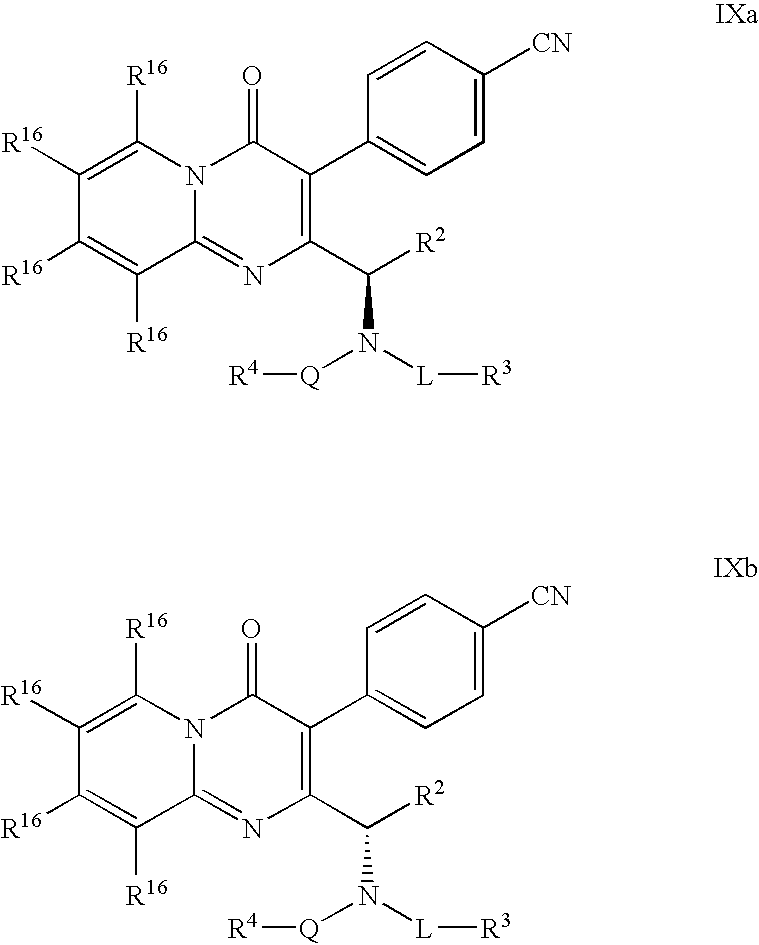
C1=C([CN])C=CC(C2=C(C([R2])N([L][R3])[Q][R4])N=C3N(C2=O)C([R16])=C([R16])C([R16])=C3[R16])=C1.C1=C([CN])C=CC(C2=C(C([R2])N([L][R3])[Q][R4])N=C3N(C2=O)C([R16])=C([R16])C([R16])=C3[R16])=C1
